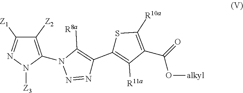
C1([Z2])=C(N2C([R8a])=C(C3=C([R11a])C(C(O[alkyl])=O)=C([R10a])S3)N=N2)N([Z3])N=C1[Z1]
